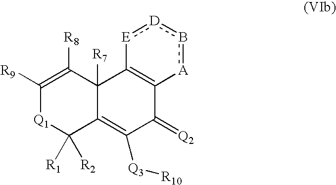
C1([R9])=C([R8])C2([R7])C(=C([Q3][R10])C(=[Q2])C3=C2[E]:[D]b[A]3)C([R1])([R2])[Q1]1
